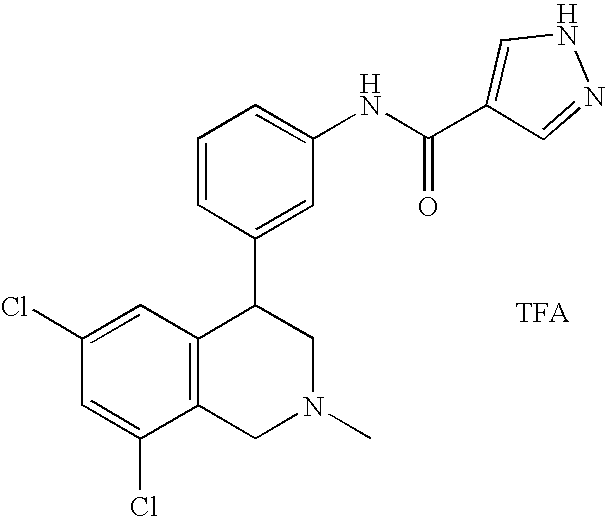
C1=C(NC(=O)C2=CNN=C2)C=C(C2C3=C(CN(C)C2)C(Cl)=CC(Cl)=C3)C=C1
